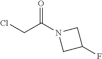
C(Cl)C(N1CC(F)C1)=O
